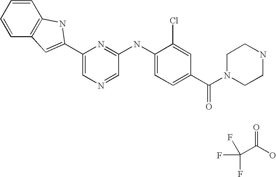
C(C(O)=O)(F)(F)F.C1=CC=CC2=C1NC(C1=CN=CC(NC3=CC=C(C(=O)N4CCNCC4)C=C3Cl)=N1)=C2
